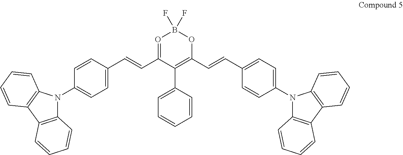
N1(C2=CC=C(C=CC3=OB(F)(F)OC(C=CC4=CC=C(N5C6=C(C7=C5C=CC=C7)C=CC=C6)C=C4)=C3C3=CC=CC=C3)C=C2)C2=C(C3=C1C=CC=C3)C=CC=C2
